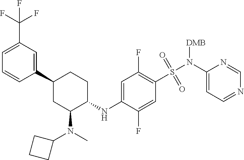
C1=C(C(F)(F)F)C=C(C2CC(N(C)C3CCC3)C(NC3=CC(F)=C(S(=O)(N(C4=CC=NC=N4)[DMB])=O)C=C3F)CC2)C=C1
